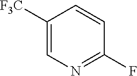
C1=CC(F)=NC=C1[F3C]
